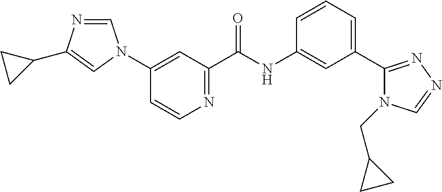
C1(N2C=NC(C3CC3)=C2)=CC(C(NC2=CC(C3=NN=CN3CC3CC3)=CC=C2)=O)=NC=C1
